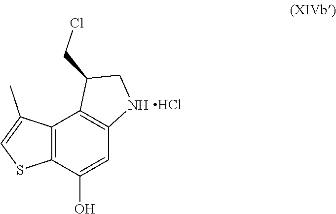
C12=C(C(O)=CC3=C1C(CCl)CN3)SC=C2C.Cl
